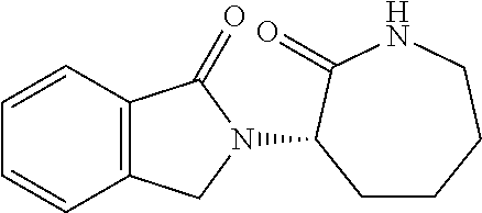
C1CCCNC(=O)C1N1C(=O)C2=C(C1)C=CC=C2
